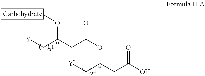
[Y1]CC(CC(=O)OC(C[Y2])CC(O)=O)OC
